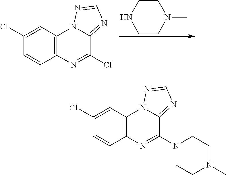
C1CNCCN1C.C12=C(C=C(Cl)C=C1)N1C(=NC=N1)C(Cl)=N2.C12=C(C=C(Cl)C=C1)N1C(=NC=N1)C(N1CCN(C)CC1)=N2
